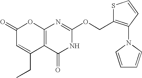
C12=C(C(=O)NC(OCC3=C(N4C=CC=C4)C=CS3)=N1)C(CC)=CC(=O)O2
